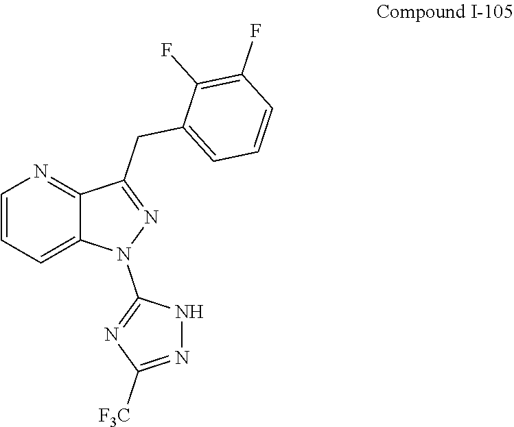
C1=CC=C2C(=N1)C(CC1=CC=CC(F)=C1F)=NN2C1=NC([F3C])=NN1
